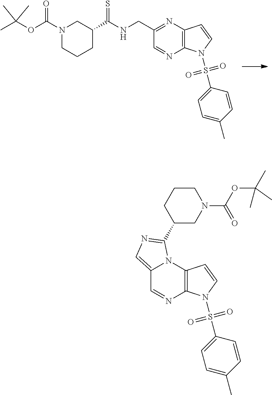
N1(C(OC(C)(C)C)=O)CCCC(C(NCC2=NC3=C(N=C2)N(S(C2=CC=C(C)C=C2)(=O)=O)C=C3)=S)C1.C12=CN=C(C3CN(C(OC(C)(C)C)=O)CCC3)N1C1=C(N=C2)N(S(C2=CC=C(C)C=C2)(=O)=O)C=C1
